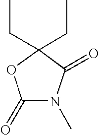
C1(=O)N(C)C(=O)C(CC)(CC)O1
